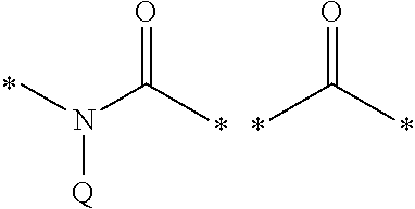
CC(C)=O.CN(C(C)=O)[Q]
